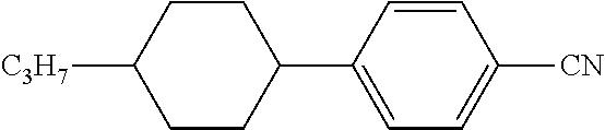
C1=CC(C2CCC([C3H7])CC2)=CC=C1[CN]
